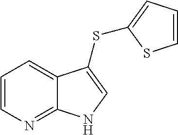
C1=CN=C2C(=C1)C(SC1=CC=CS1)=CN2
